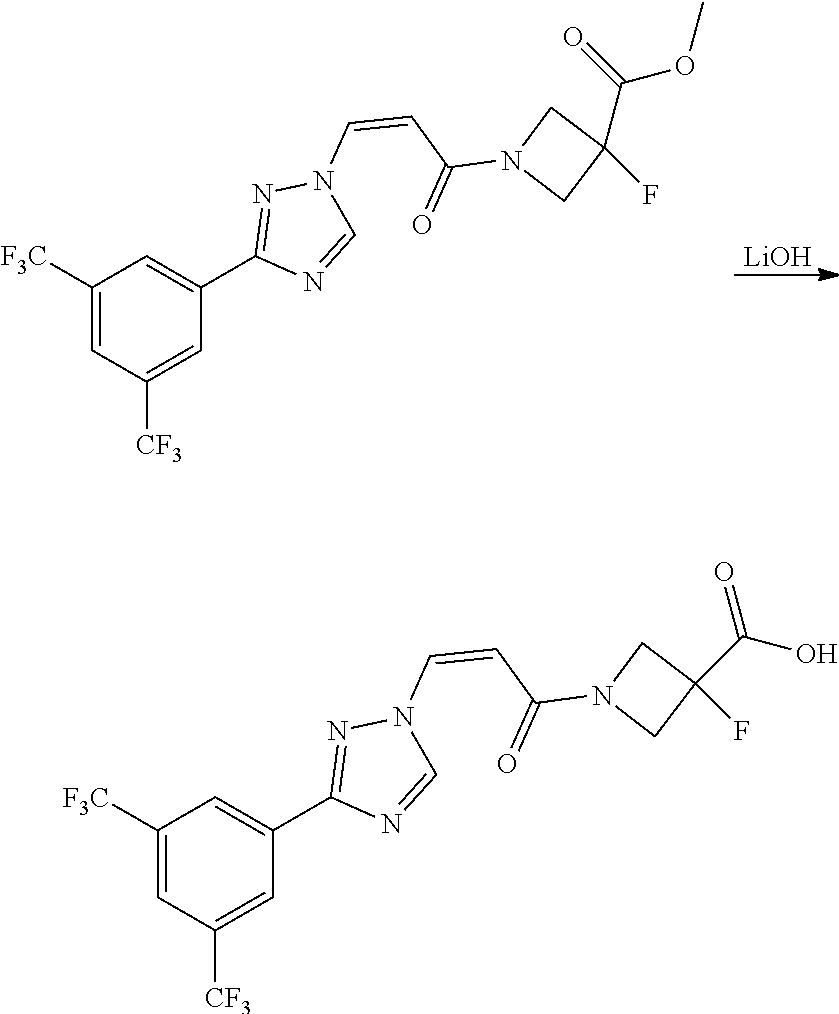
C1([F3C])=CC([CF3])=CC(C2=NN(C=CC(=O)N3CC(F)(C(=O)OC)C3)C=N2)=C1.[LiOH].C1([F3C])=CC([CF3])=CC(C2=NN(C=CC(=O)N3CC(F)(C(O)=O)C3)C=N2)=C1
